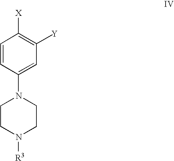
C1=CC(N2CCN([R3])CC2)=CC([Y])=C1[X]
